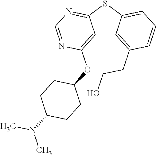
C12=C(OC3CCC(N(C)C)CC3)N=CN=C1SC1=CC=CC(CCO)=C21
